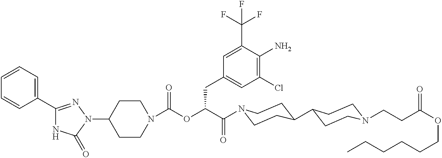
N1(C2CCN(C(=O)OC(C(=O)N3CCC(C4CCN(CCC(OCCCCCC)=O)CC4)CC3)CC3=CC(Cl)=C(N)C(C(F)(F)F)=C3)CC2)N=C(C2=CC=CC=C2)NC1=O
